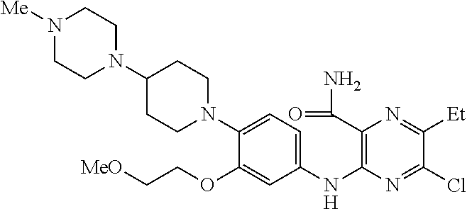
C(OC1=CC(NC2=C(C(=O)N)N=C([Et])C(Cl)=N2)=CC=C1N1CCC(N2CCN([Me])CC2)CC1)C[MeO]
